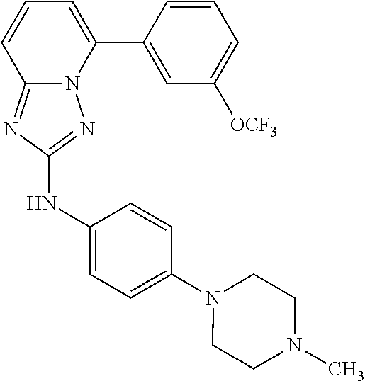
C1=CC(C2=CC=CC3=NC(NC4=CC=C(N5CCN(C)CC5)C=C4)=NN23)=CC([OCF3])=C1
